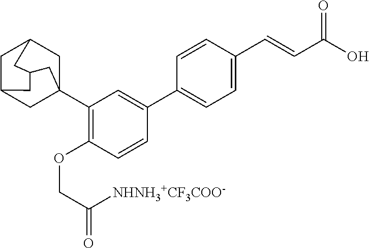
C1C2CC3(C4=C(OCC([NHNH3+CF3COO-])=O)C=CC(C5=CC=C(C=CC(O)=O)C=C5)=C4)CC1CC(C2)C3
